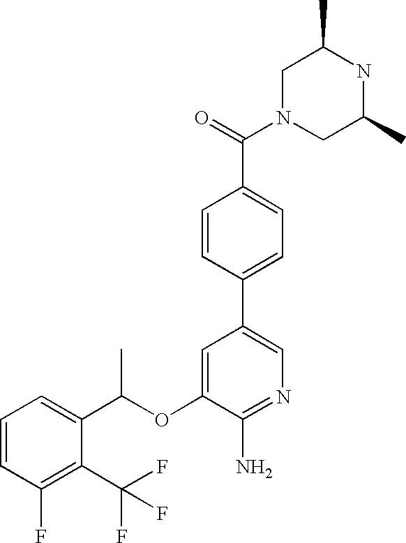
C1=CC=C(C(OC2=CC(C3=CC=C(C(=O)N4CC(C)NC(C)C4)C=C3)=CN=C2N)C)C(C(F)(F)F)=C1F
